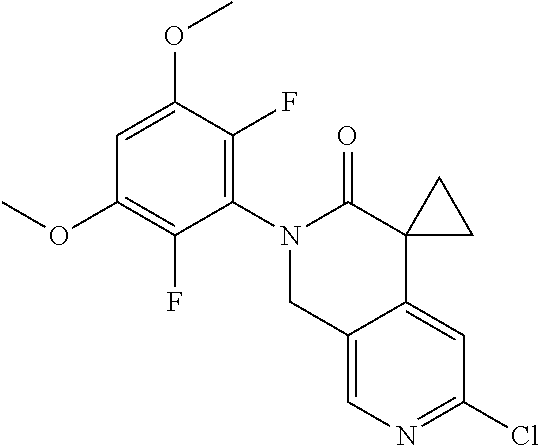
C12=CN=C(Cl)C=C1C1(C(=O)N(C3=C(F)C(OC)=CC(OC)=C3F)C2)CC1
